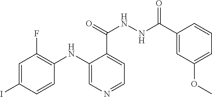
C1=C(I)C=CC(NC2=CN=CC=C2C(=O)NNC(C2=CC(OC)=CC=C2)=O)=C1F
